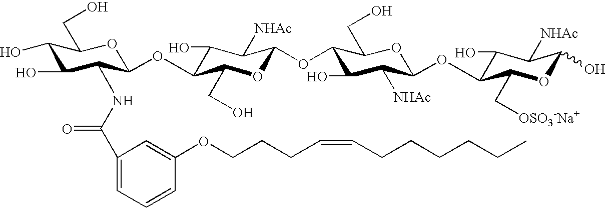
C1(O)C(O)C(NC(C2=CC=CC(OCCCC=CCCCCCC)=C2)=O)C(OC2C(O)C([NHAc])C(OC3C(O)C([NHAc])C(OC4C(O)C([NHAc])C(O)OC4C[OSO3-Na+])OC3CO)OC2CO)OC1CO
